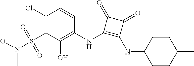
C1(Cl)=C(S(=O)(=O)N(C)OC)C(O)=C(NC2=C(NC3CCC(C)CC3)C(=O)C2=O)C=C1
